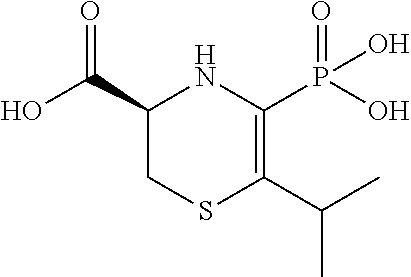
C1(C(O)=O)CSC(C(C)C)=C(P(O)(=O)O)N1
